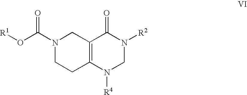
N1(C(O[R1])=O)CCC2=C(C1)C(=O)N([R2])CN2[R4]
